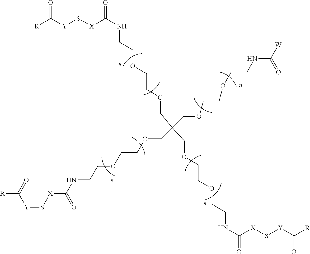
[X](C(NCCOCCOCC(COCCOCCNC([W])=O)(COCCOCCNC([X]S[Y]C(=O)[R])=O)COCCOCCNC(=O)[X]S[Y]C(=O)[R])=O)S[Y]C([R])=O
